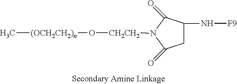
[(OCH2CH2)n](C)O[CH2CH2]N1C(=O)CC(N[F9])C1=O
